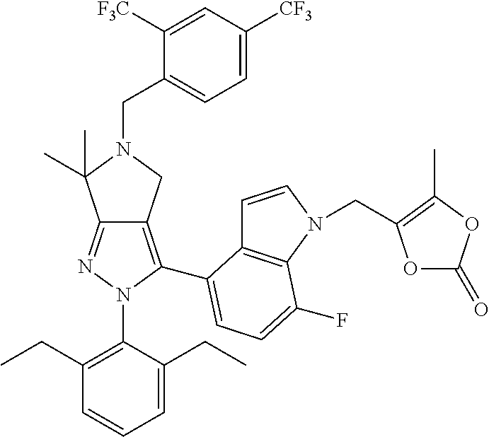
N1=C2C(=C(C3=CC=C(F)C4=C3C=CN4CC3=C(C)OC(=O)O3)N1C1=C(CC)C=CC=C1CC)CN(CC1=CC=C([CF3])C=C1[F3C])C2(C)C
